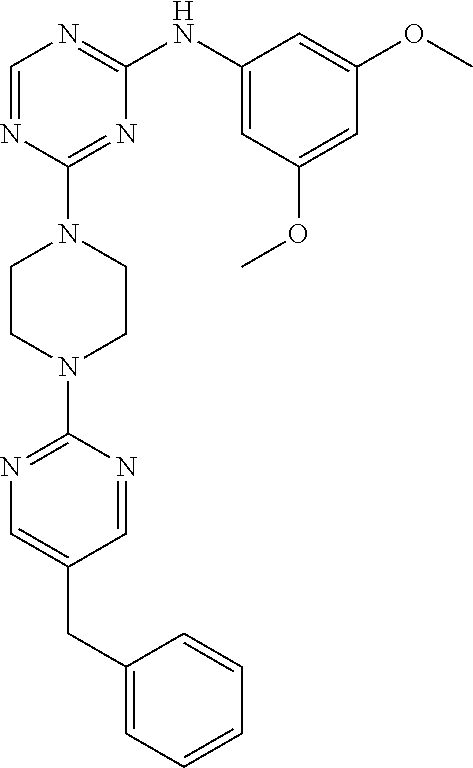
C1=C(CC2=CN=C(N3CCN(C4=NC(NC5=CC(OC)=CC(OC)=C5)=NC=N4)CC3)N=C2)C=CC=C1
